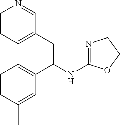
C1=CC=C(CC(C2=CC=CC(C)=C2)NC2=NCCO2)C=N1
